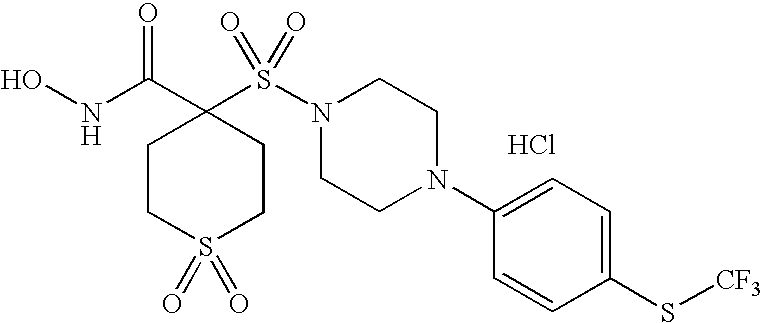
Cl.ONC(C1(S(N2CCN(C3=CC=C(S[CF3])C=C3)CC2)(=O)=O)CCS(=O)(=O)CC1)=O
